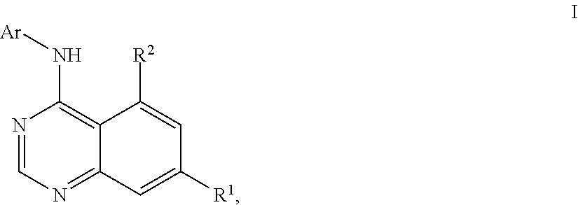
N1=CN=C2C(=C1N[Ar])C([R2])=CC([R1])=C2
